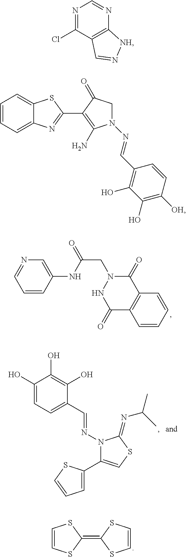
C1=CC(NC(CN2NC(=O)C3=C(C2=O)C=CC=C3)=O)=CN=C1.C1(O)=CC=C(C=NN2C(C3=CC=CS3)=CSC2=NC(C)C)C(O)=C1O.C1=CSC(=C2SC=CS2)S1.N1=C(Cl)C2=C(N=C1)[NH]N=C2.C1=CC=C2C(=C1)SC(C1=C(N)N(N=CC3=C(O)C(O)=C([OH])C=C3)CC1=O)=N2
